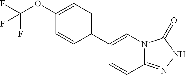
C1(OC(F)(F)F)=CC=C(C2=CN3C(=NNC3=O)C=C2)C=C1
